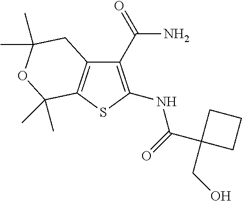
C1(C(=O)N)=C(NC(C2(CO)CCC2)=O)SC2=C1CC(C)(C)OC2(C)C
